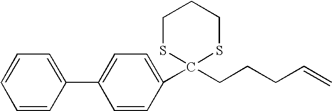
C1=C(C2=CC=C(C3(CCCC=C)SCCCS3)C=C2)C=CC=C1
